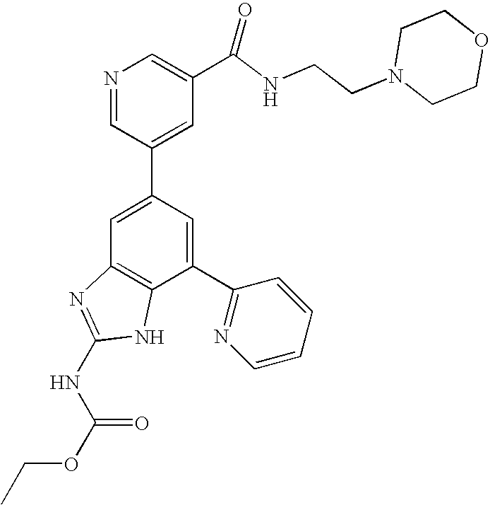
N1=CC(C2=CC3=C(C(C4=NC=CC=C4)=C2)NC(NC(OCC)=O)=N3)=CC(C(=O)NCCN2CCOCC2)=C1
